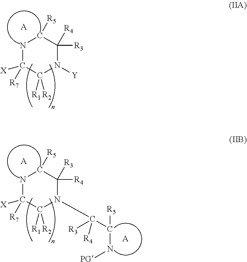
[A].N1C([R7])([X])C([R1])([R2])N([Y])C([R3])([R4])C1[R5].N1C([R7])([X])C([R1])([R2])N(C(C([R5])N[PG])([R4])[R3])C([R4])([R3])C1[R5].[A].[A]
